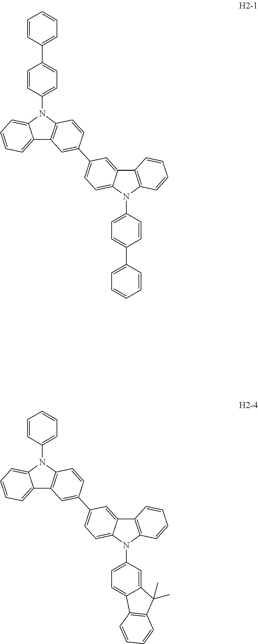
C12=CC=CC=C1N(C1=CC=C(C3=CC=CC=C3)C=C1)C1=C2C=C(C2=CC=C3C(=C2)C2=C(N3C3=CC=C(C4=CC=CC=C4)C=C3)C=CC=C2)C=C1.C12=CC=CC=C1N(C1=CC=CC=C1)C1=C2C=C(C2=CC=C3C(=C2)C2=C(N3C3=CC=C4C(=C3)C(C)(C)C3=C4C=CC=C3)C=CC=C2)C=C1
